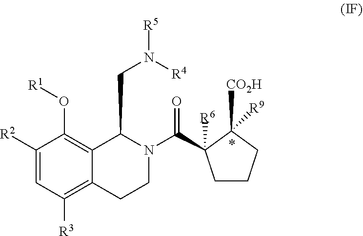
C1([R2])=CC([R3])=C2C(=C1O[R1])C(CN([R4])[R5])N(C(=O)C1([R6])CCCC1([CO2H])[R9])CC2
